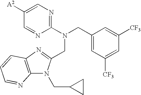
C12=C(N=C(CN(CC3=CC([CF3])=CC([CF3])=C3)C3=NC=C([A2])C=N3)N1CC1CC1)C=CC=N2
